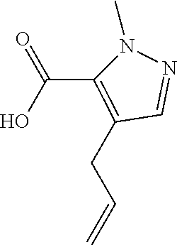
C1=NN(C)C(C(=O)O)=C1CC=C
